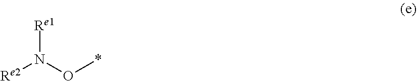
*ON([Re2])[Re1]
